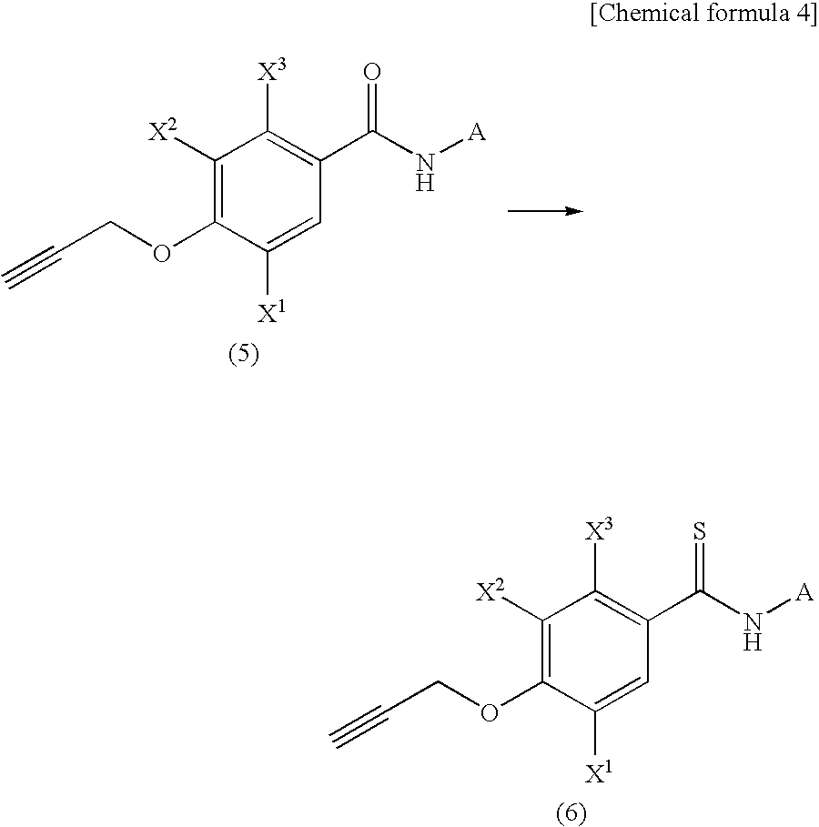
C1([X2])=C(OCC#C)C([X1])=CC(C(N[A])=S)=C1[X3].C1([X2])=C(OCC#C)C([X1])=CC(C(N[A])=O)=C1[X3]
